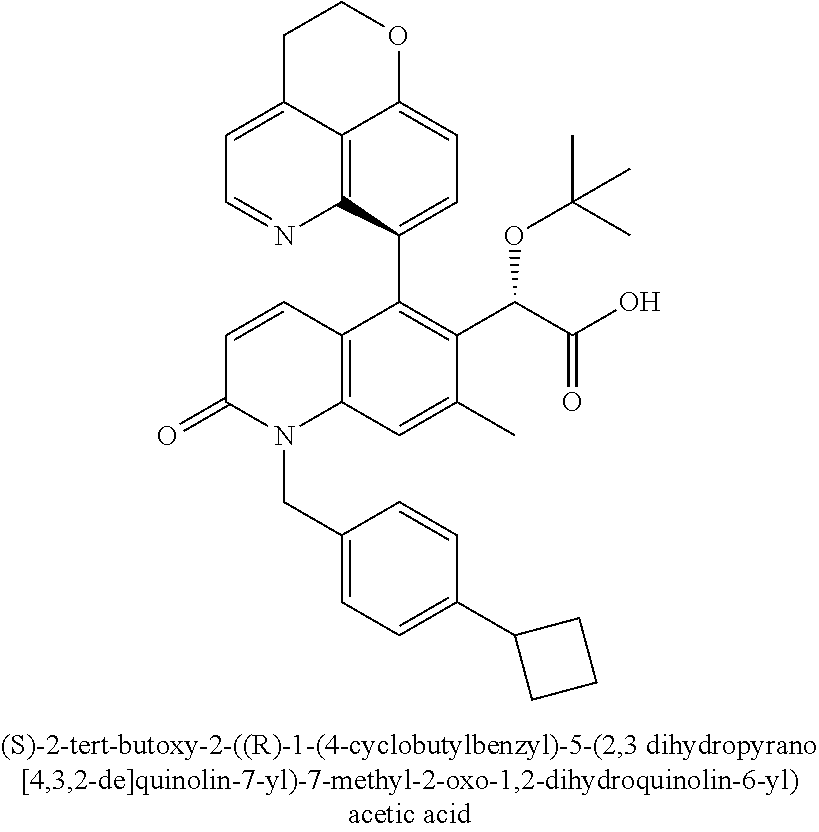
C1C2=CC=NC3=C2C(=CC=C3C2=C(C(C(=O)O)OC(C)(C)C)C(C)=CC3=C2C=CC(=O)N3CC2=CC=C(C3CCC3)C=C2)OC1
